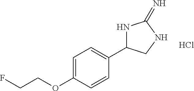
C1=C(OCCF)C=CC(C2NC(=N)NC2)=C1.Cl
